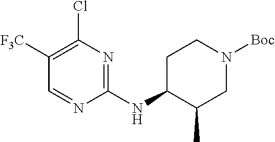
N1=CC([F3C])=C(Cl)N=C1NC1CCN([Boc])CC1C
